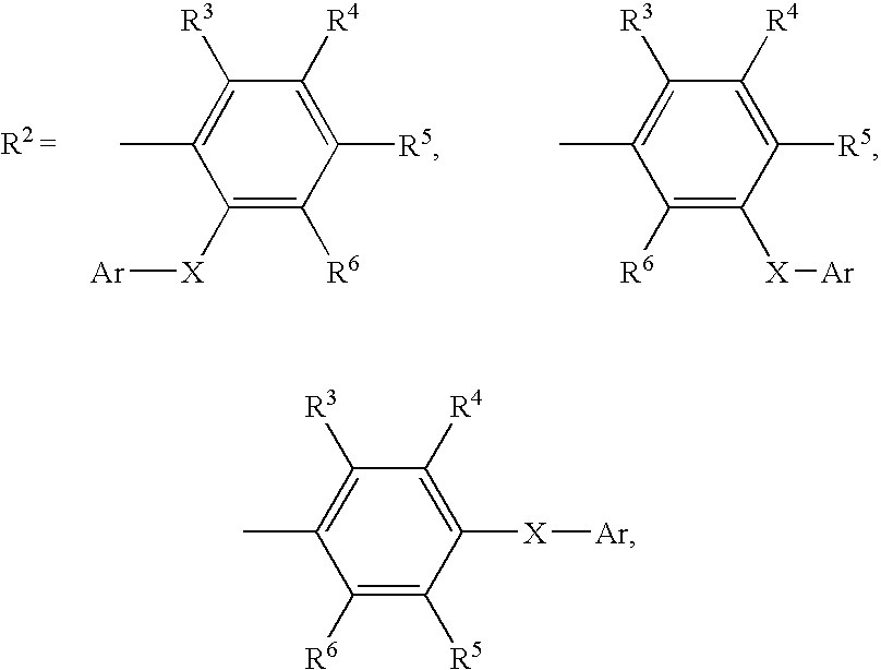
C1([X][Ar])=C([R6])C([R5])=C([R4])C([R3])=C1C.C1([R6])=C([X][Ar])C([R5])=C([R4])C([R3])=C1C.C1([R6])=C([R5])C([X][Ar])=C([R4])C([R3])=C1C
